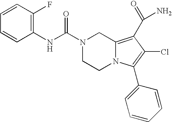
C1=CC(F)=C(NC(=O)N2CCN3C(=C(C(N)=O)C(Cl)=C3C3=CC=CC=C3)C2)C=C1
